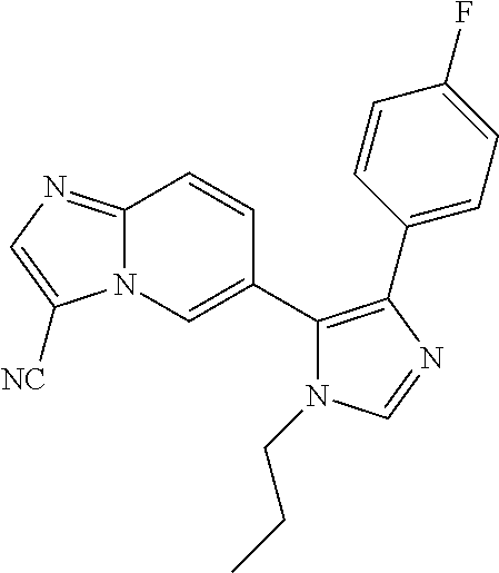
C12=NC=C([NC])N1C=C(C1=C(C3=CC=C(F)C=C3)N=CN1CCC)C=C2
